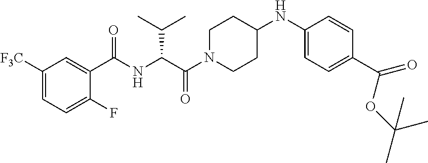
C1CC(NC2=CC=C(C(OC(C)(C)C)=O)C=C2)CCN1C(=O)C(NC(C1=CC([F3C])=CC=C1F)=O)C(C)C
